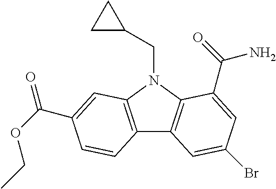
C12=C(N(CC3CC3)C3=C1C=C(Br)C=C3C(=O)N)C=C(C(OCC)=O)C=C2
